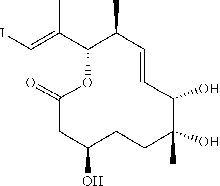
C1(C(=CI)C)OC(=O)CC(O)CCC(C)(O)C(O)C=CC1C
